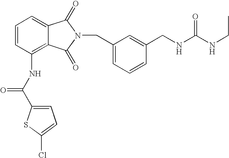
C1=C2C(=C(NC(C3=CC=C(Cl)S3)=O)C=C1)C(=O)N(CC1=CC=CC(CNC(NCC)=O)=C1)C2=O
